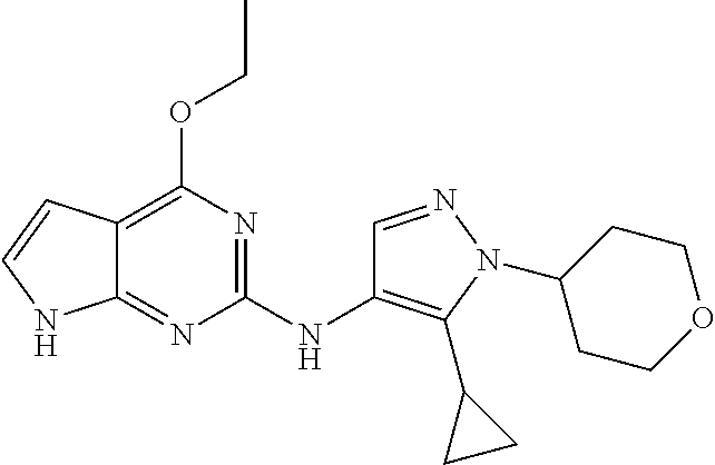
C12=C(OCC)N=C(NC3=C(C4CC4)N(C4CCOCC4)N=C3)N=C1NC=C2
